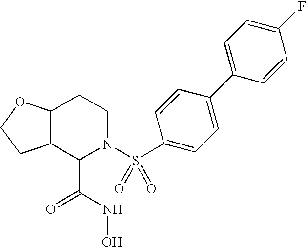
C12C(C(C(NO)=O)N(S(C3=CC=C(C4=CC=C(F)C=C4)C=C3)(=O)=O)CC1)CCO2
